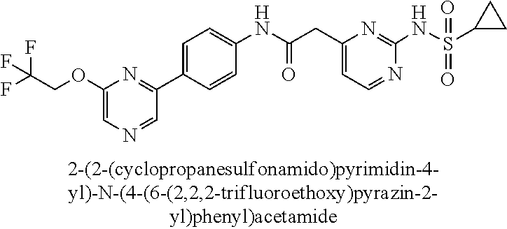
N1=CC=C(CC(NC2=CC=C(C3=NC(OCC(F)(F)F)=CN=C3)C=C2)=O)N=C1NS(=O)(=O)C1CC1
